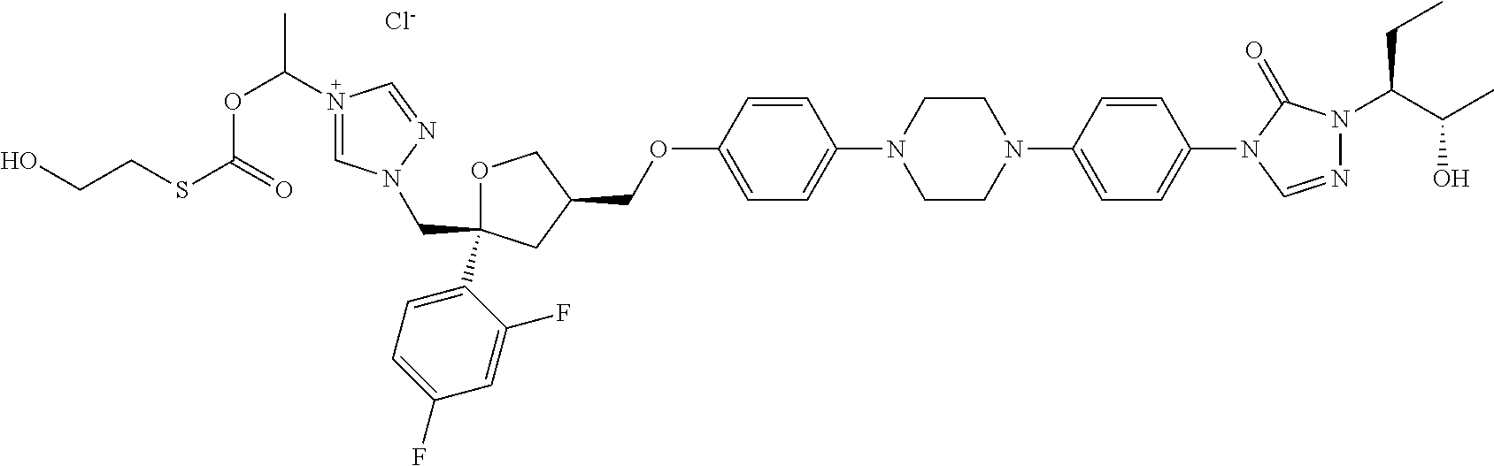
[Cl-].C1OC(C2=CC=C(F)C=C2F)(CN2C=N(C(OC(SCCO)=O)C)C=N2)CC1COC1=CC=C(N2CCN(C3=CC=C(N4C=NN(C(C(C)O)CC)C4=O)C=C3)CC2)C=C1
